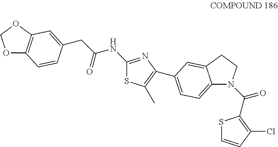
O1C2=C(OC1)C=C(CC(NC1=NC(C3=CC=C4N(C(C5=C(Cl)C=CS5)=O)CCC4=C3)=C(C)S1)=O)C=C2
